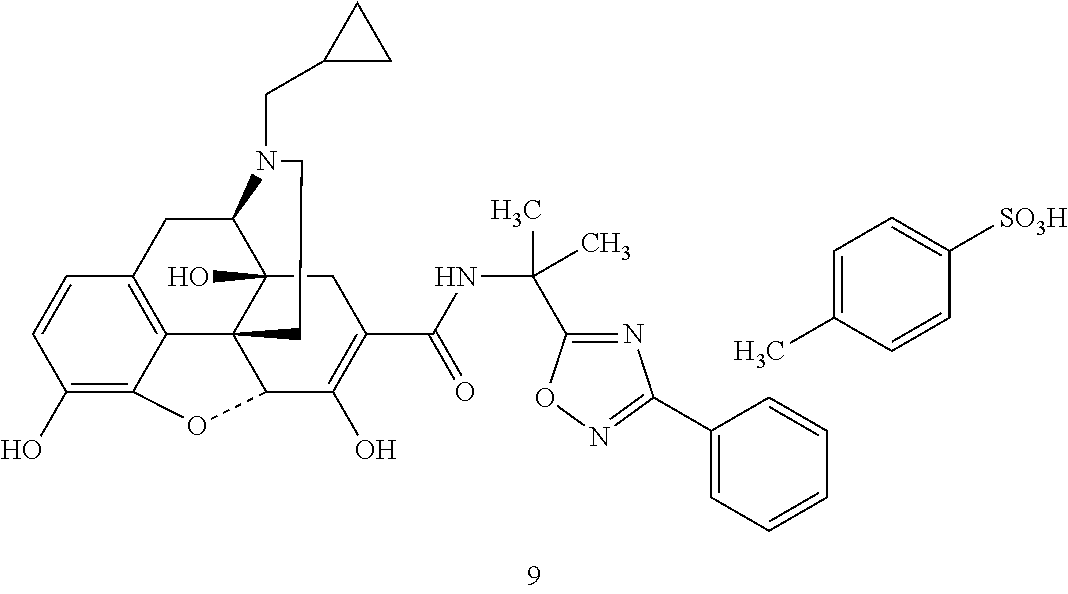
C12=C3C(=C(O)C=C1)OC1C34C(O)(C(C2)N(CC2CC2)CC4)CC(C(=O)NC(C2=NC(C3=CC=CC=C3)=NO2)(C)C)=C1O.C1=C(C)C=CC([SO3H])=C1
